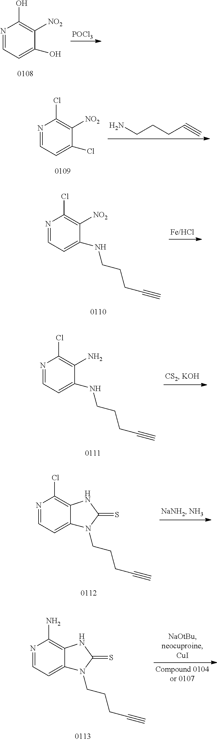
N1=CC=C(O)C([NO2])=C1O.[POCl3].N1=CC=C(Cl)C([NO2])=C1Cl.NCCCC#C.N1=CC=C(NCCCC#C)C([NO2])=C1Cl.N1=CC=C(NCCCC#C)C(N)=C1Cl.N1=CC=C2C(=C1Cl)NC(=S)N2CCCC#C.N1=CC=C2C(=C1N)NC(=S)N2CCCC#C
